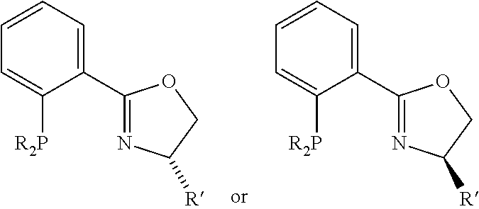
C1(C2=CC=CC=C2[R2P])=NC([R])CO1.C1(C2=CC=CC=C2[R2P])=NC([R])CO1
